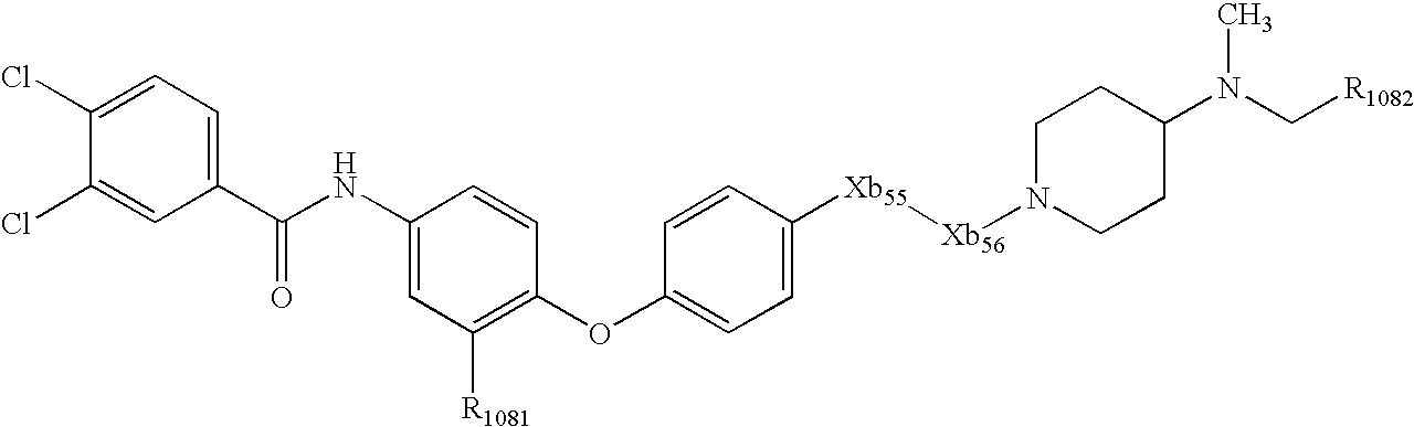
C1(Cl)=CC(C(NC2=CC([R1081])=C(OC3=CC=C([Xb55][Xb56]N4CCC(N(C[R1082])C)CC4)C=C3)C=C2)=O)=CC=C1Cl
